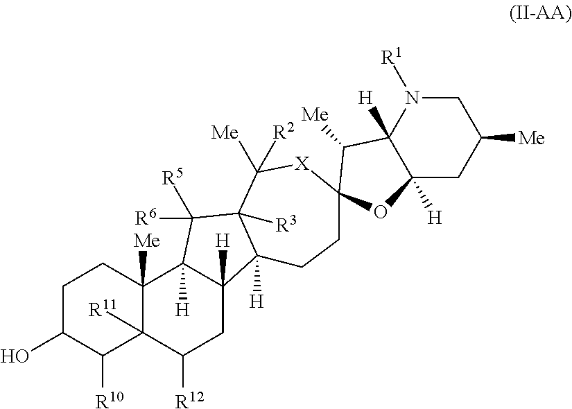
C1C(O)C([R10])C2([R11])C([Me])(C1)C1([H])C([H])(CC2[R12])C2([H])C([R3])(C1([R5])[R6])C([Me])([R2])[X]C1(CC2)C([Me])C2([H])N([R1])CC([Me])CC2([H])O1
